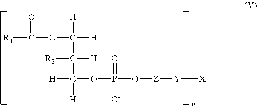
O(C([H])(C([H])([R2])C([H])(OP(O[Z][Y][X])([O-])=O)[H])[H])C([R1])=O
